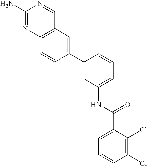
C1(N)=NC2=C(C=N1)C=C(C1=CC(NC(C3=CC=CC(Cl)=C3Cl)=O)=CC=C1)C=C2
